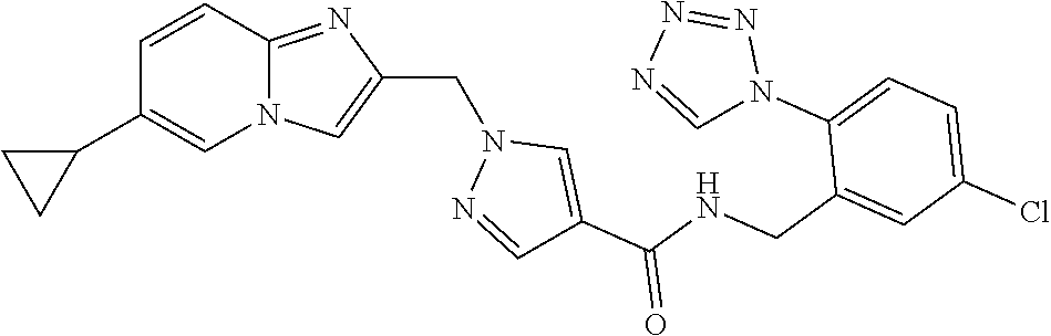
N12C(=NC(CN3N=CC(C(NCC4=CC(Cl)=CC=C4N4N=NN=C4)=O)=C3)=C1)C=CC(C1CC1)=C2
